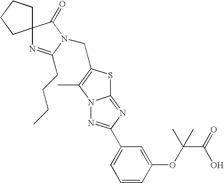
C12(CCCC1)N=C(CCCC)N(CC1=C(C)N3C(=NC(C4=CC=CC(OC(C(=O)O)(C)C)=C4)=N3)S1)C2=O
